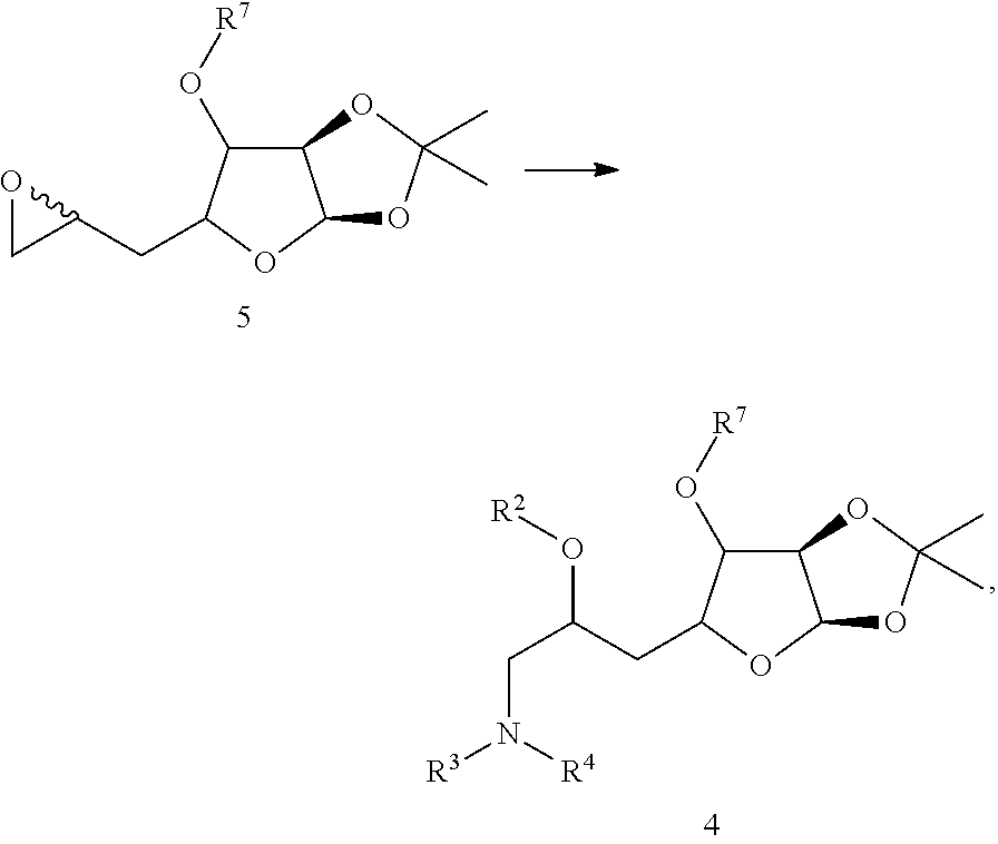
C12C(O[R7])C(CC(CN([R3])[R4])O[R2])OC1OC(C)(C)O2.C12C(O[R7])C(CC3OC3)OC1OC(C)(C)O2
